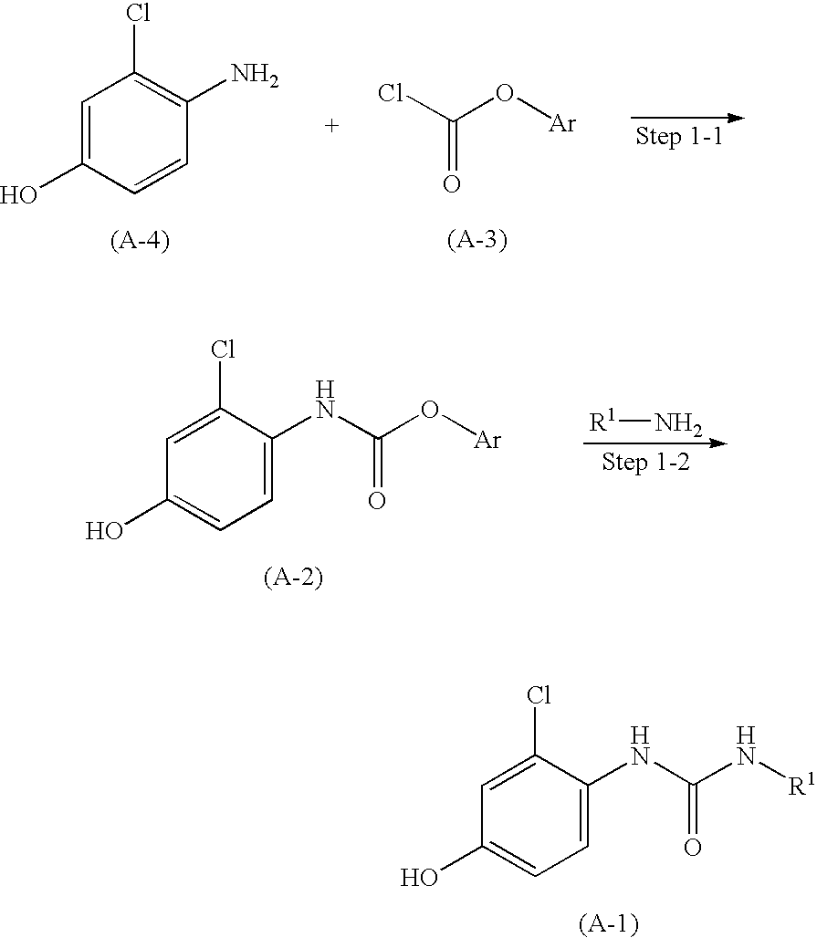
C1=C(O)C=CC(N)=C1Cl.C(=O)(Cl)O[Ar].N[R1].C1=C(Cl)C(NC(O[Ar])=O)=CC=C1O.C1=C(Cl)C(NC(N[R1])=O)=CC=C1O
